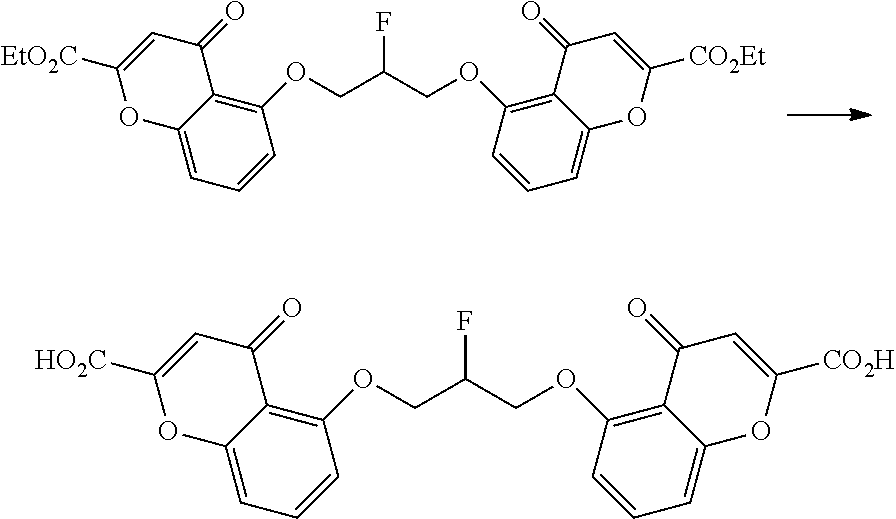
O(CC(COC1=C2C(=CC=C1)OC([EtO2C])=CC2=O)F)C1=C2C(=CC=C1)OC([CO2Et])=CC2=O.O(CC(COC1=C2C(=CC=C1)OC([HO2C])=CC2=O)F)C1=C2C(=CC=C1)OC([CO2H])=CC2=O
